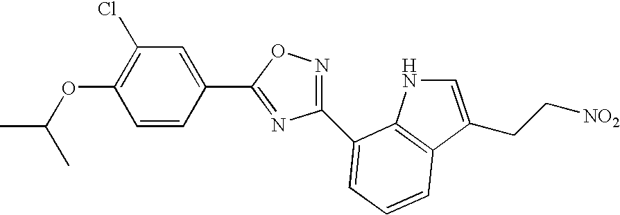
C1(OC(C)C)=C(Cl)C=C(C2=NC(C3=CC=CC4=C3NC=C4CC[NO2])=NO2)C=C1
